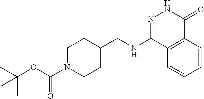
C1(NCC2CCN(C(OC(C)(C)C)=O)CC2)=NNC(=O)C2=C1C=CC=C2
